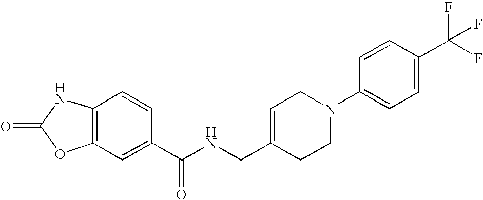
C12=C(C=CC(C(NCC3=CCN(C4=CC=C(C(F)(F)F)C=C4)CC3)=O)=C1)NC(=O)O2
